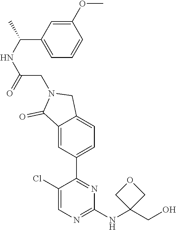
C1(Cl)=CN=C(NC2(CO)COC2)N=C1C1=CC=C2C(=C1)C(=O)N(CC(NC(C1=CC=CC(OC)=C1)C)=O)C2
